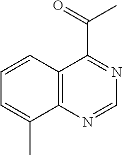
C12=C(N=CN=C1C(C)=O)C(C)=CC=C2
